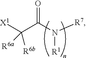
C(C(N([R7])[R1])=O)([X1])([R6b])[R6a]
